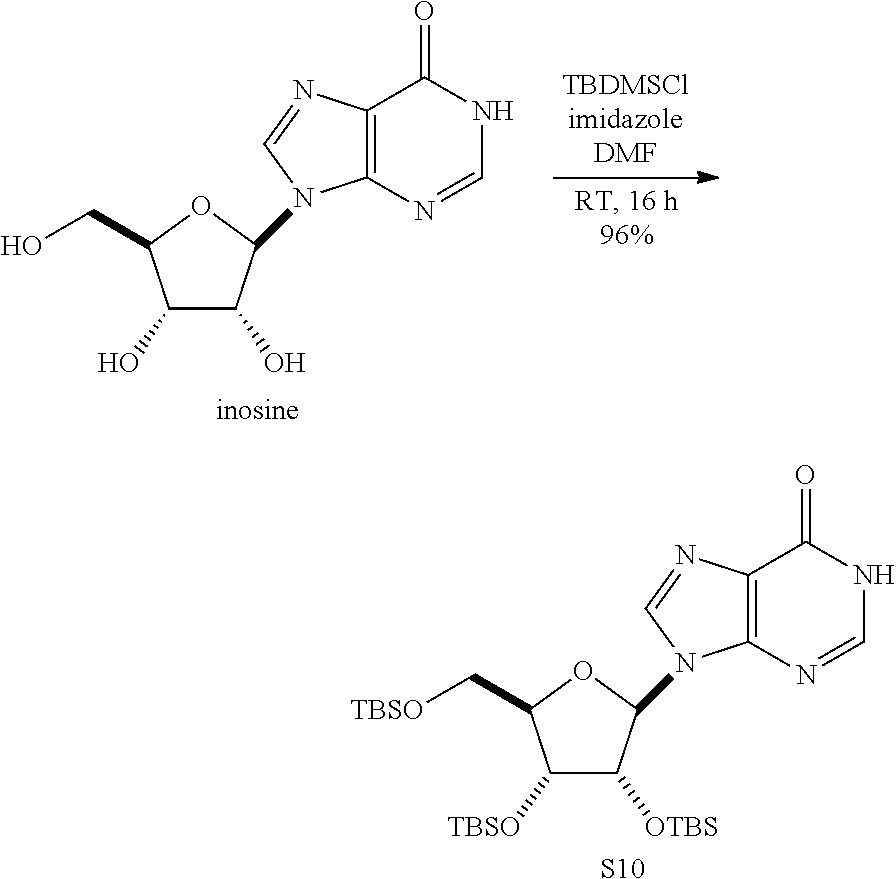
C1(O)C(O)C(N2C3=C(N=C2)C(=O)NC=N3)OC1CO.C1([TBSO])C([OTBS])C(N2C3=C(N=C2)C(=O)NC=N3)OC1C[TBSO].[S10]
